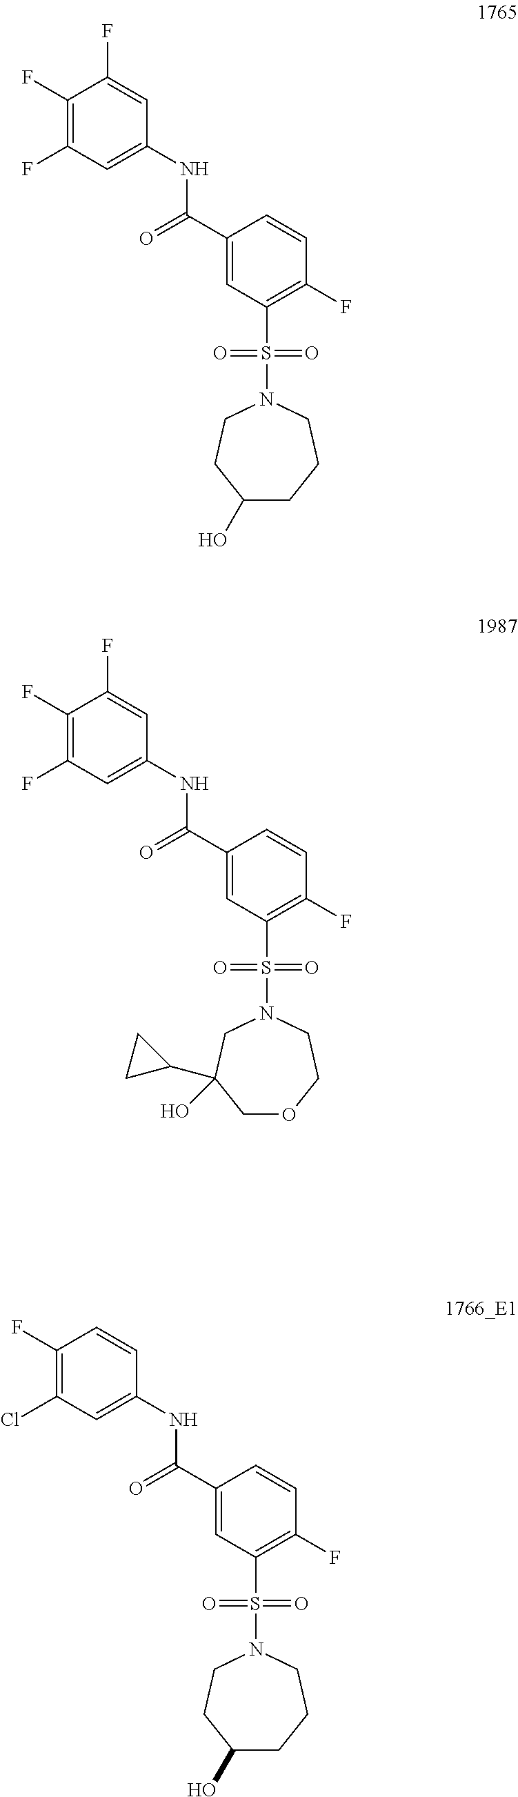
C1(F)=C(F)C=C(NC(C2=CC(S(N3CCC(O)CCC3)(=O)=O)=C(F)C=C2)=O)C=C1F.C1(F)=C(Cl)C=C(NC(C2=CC(S(N3CCC(O)CCC3)(=O)=O)=C(F)C=C2)=O)C=C1.C1(F)=C(F)C=C(NC(C2=CC(S(N3CC(C4CC4)(O)COCC3)(=O)=O)=C(F)C=C2)=O)C=C1F
